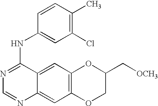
C1=NC2=CC3=C(C=C2C(NC2=CC(Cl)=C(C)C=C2)=N1)OC(C[OCH3])CO3
